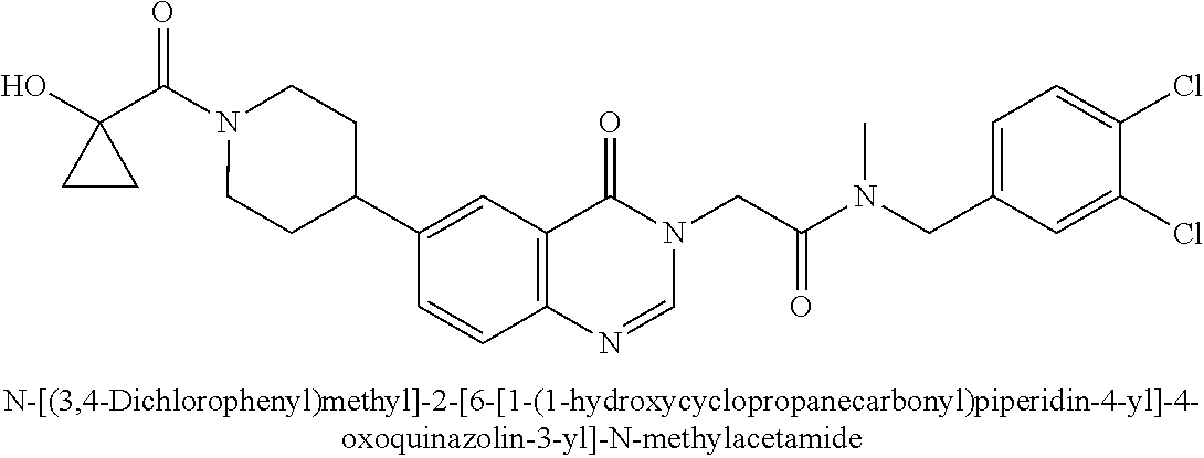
C1(C(N2CCC(C3=CC4=C(C=C3)N=CN(CC(N(CC3=CC=C(Cl)C(Cl)=C3)C)=O)C4=O)CC2)=O)(O)CC1
